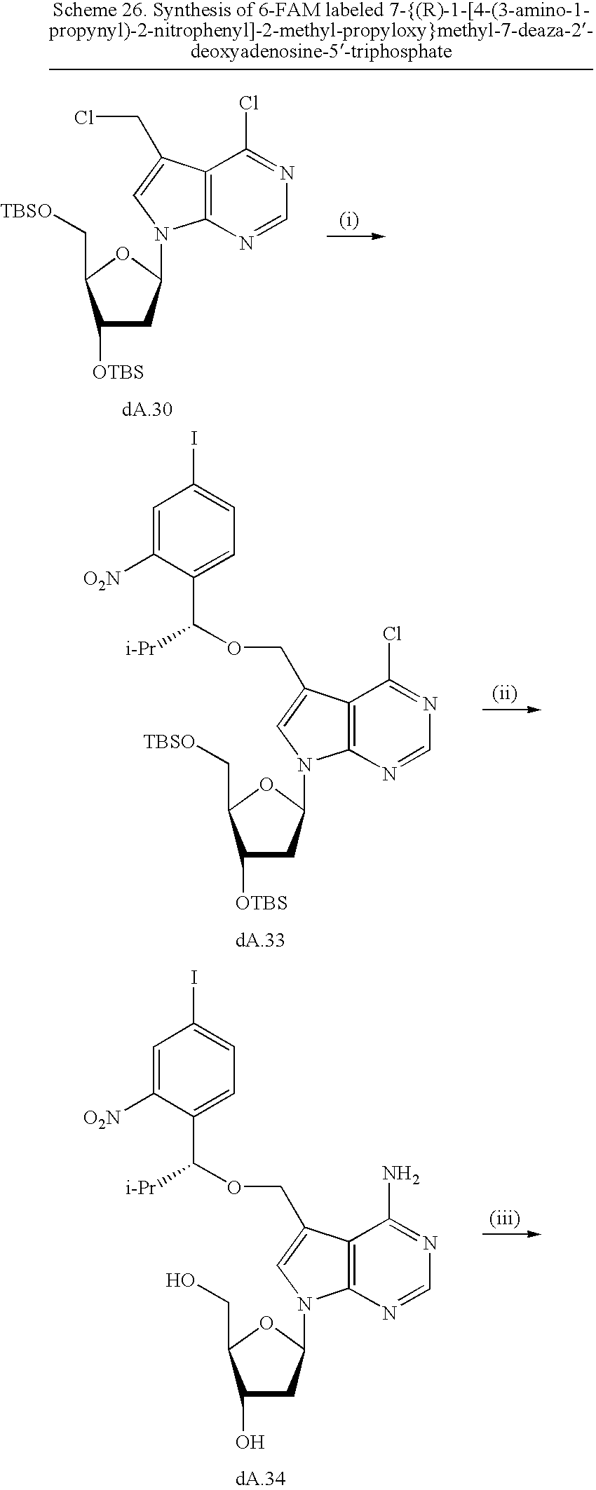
C12=C(C(COC([i-Pr])C3=CC=C(I)C=C3[O2N])=CN1C1CC([OTBS])C(C[TBSO])O1)C(Cl)=NC=N2.C12=C(C(COC([i-Pr])C3=CC=C(I)C=C3[O2N])=CN1C1CC(O)C(CO)O1)C(N)=NC=N2.C12=C(C(CCl)=CN1C1CC([OTBS])C(C[TBSO])O1)C(Cl)=NC=N2
